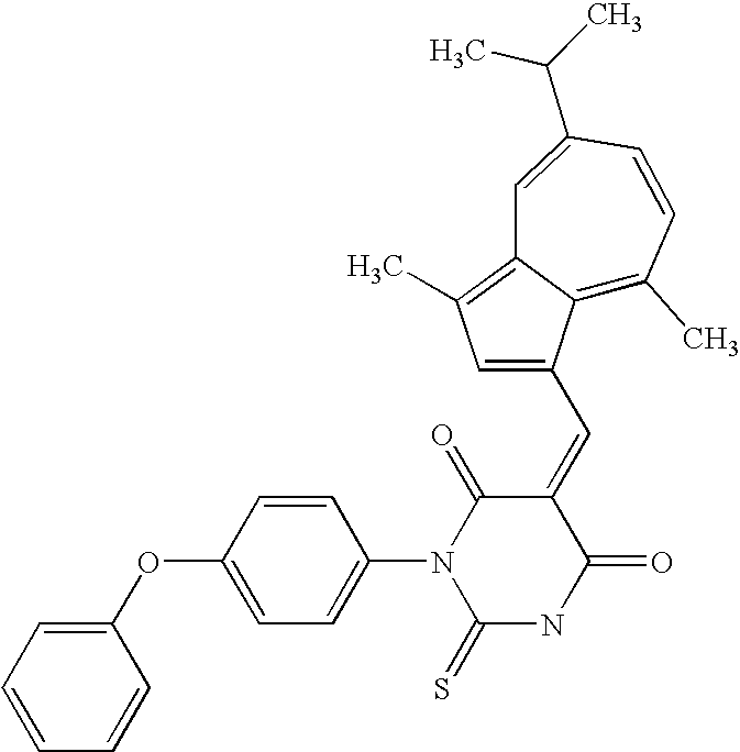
C1(=CC2=CC(C)=C3C2=C(C)C=CC(C(C)C)=C3)C(=O)N(C2=CC=C(OC3=CC=CC=C3)C=C2)C(=S)NC1=O
